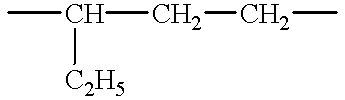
CC(CCC)[C2H5]
